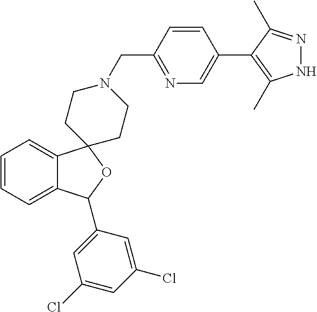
C1=C2C(=CC=C1)C1(OC2C2=CC(Cl)=CC(Cl)=C2)CCN(CC2=NC=C(C3=C(C)NN=C3C)C=C2)CC1
